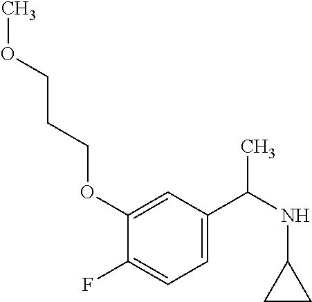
C1(OCCCOC)=CC(C(NC2CC2)C)=CC=C1F
